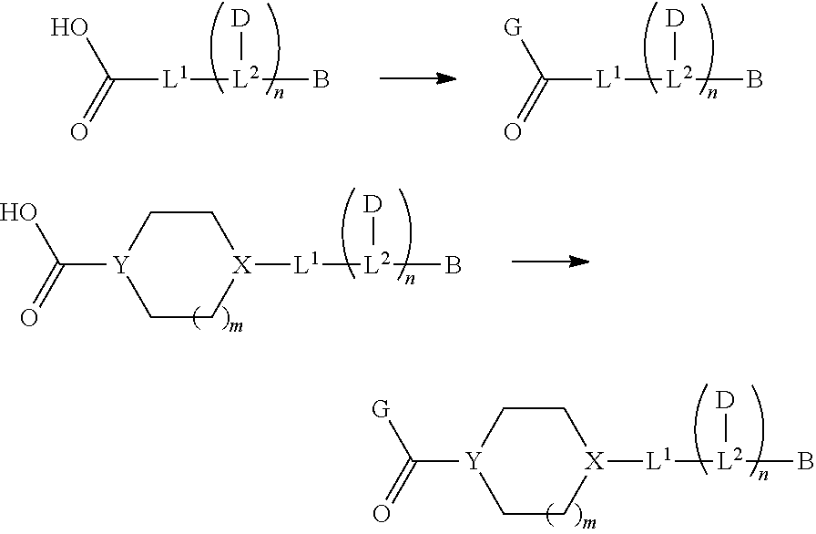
[X]1([L1][L2](B)[D])CC[Y](C(=O)[G])CC1.[X]1([L1][L2](B)[D])CC[Y](C(=O)O)CC1.C([L1][L2](B)[D])(=O)O.C([L1][L2](B)[D])(=O)[G]
